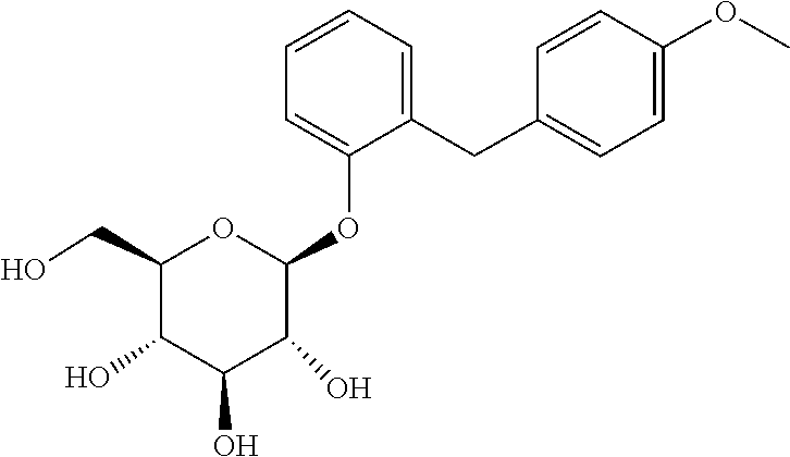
C1(CC2=CC=CC=C2OC2OC(CO)C(O)C(O)C2O)=CC=C(OC)C=C1
